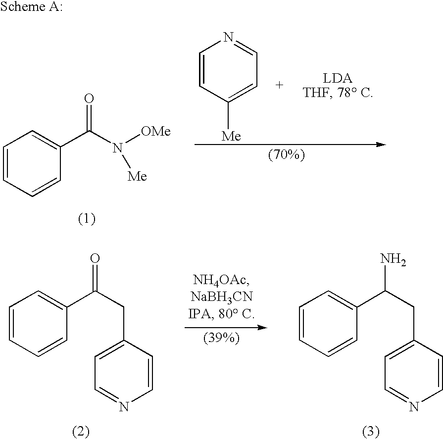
C1=CC=CC(C(N([OMe])[Me])=O)=C1.C1=CC([Me])=CC=N1.C1=CC=CC(C(CC2=CC=NC=C2)=O)=C1.C1=CC=CC(C(CC2=CC=NC=C2)N)=C1
